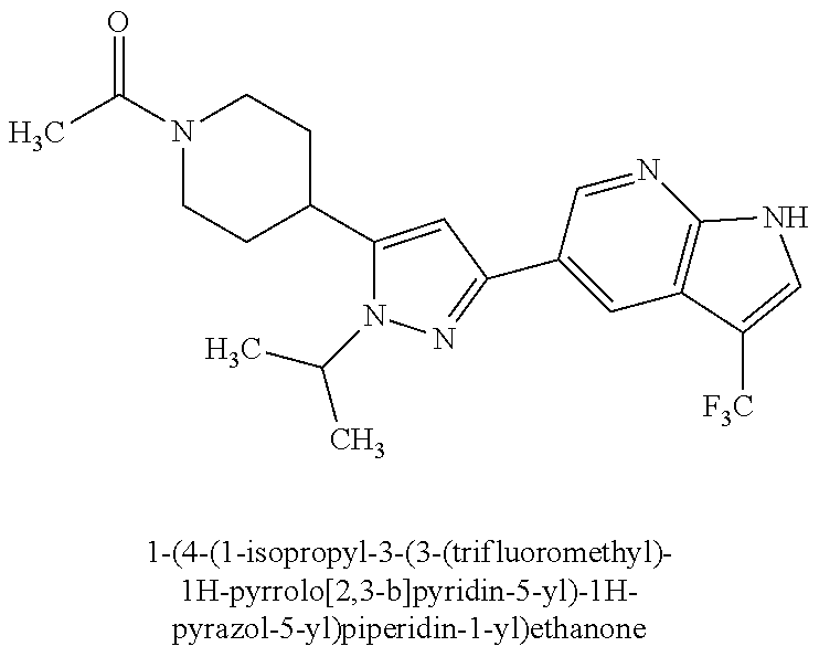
CC(=O)N1CCC(C2=CC(C3=CC4=C(N=C3)NC=C4[F3C])=NN2C(C)C)CC1
